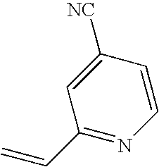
C1=C([NC])C=CN=C1C=C
